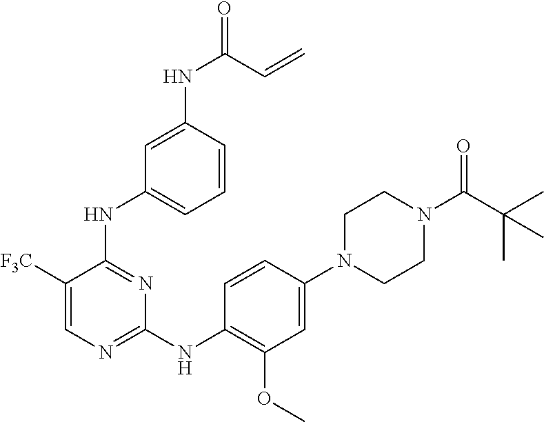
C1(N2CCN(C(C(C)(C)C)=O)CC2)=CC(OC)=C(NC2=NC=C([F3C])C(NC3=CC=CC(NC(=O)C=C)=C3)=N2)C=C1
